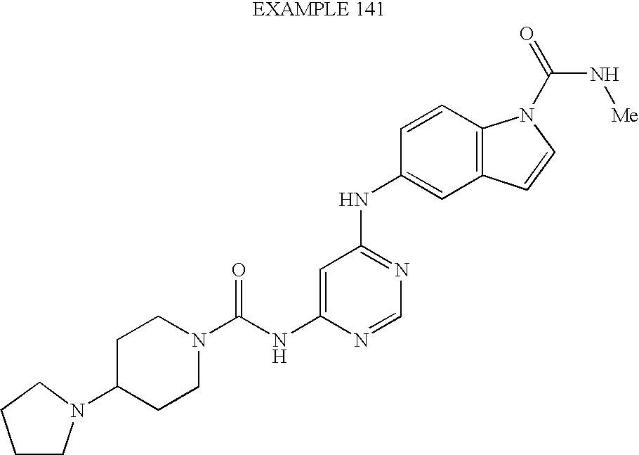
N1(C(NC2=CC(NC3=CC4=C(C=C3)N(C(=O)N[Me])C=C4)=NC=N2)=O)CCC(N2CCCC2)CC1
